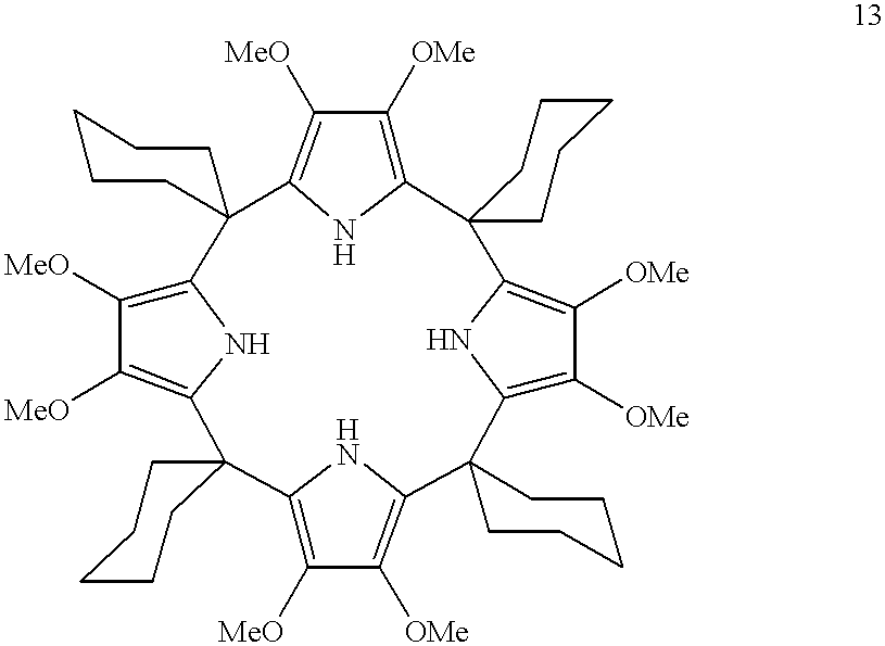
C12=C([MeO])C([MeO])=C(N1)C1(C3=C([MeO])C([OMe])=C(N3)C3(C4=C([OMe])C([OMe])=C(N4)C4(C5=C([OMe])C([MeO])=C(N5)C25CCCCC5)CCCCC4)CCCCC3)CCCCC1
